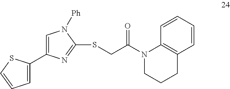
C1(C2=CC=CS2)=CN([Ph])C(SCC(N2CCCC3=C2C=CC=C3)=O)=N1
